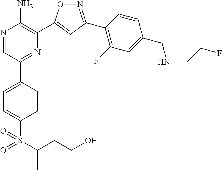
N1=C(C2=C(F)C=C(CNCCF)C=C2)C=C(C2=C(N)N=CC(C3=CC=C(S(=O)(=O)C(CCO)C)C=C3)=N2)O1
